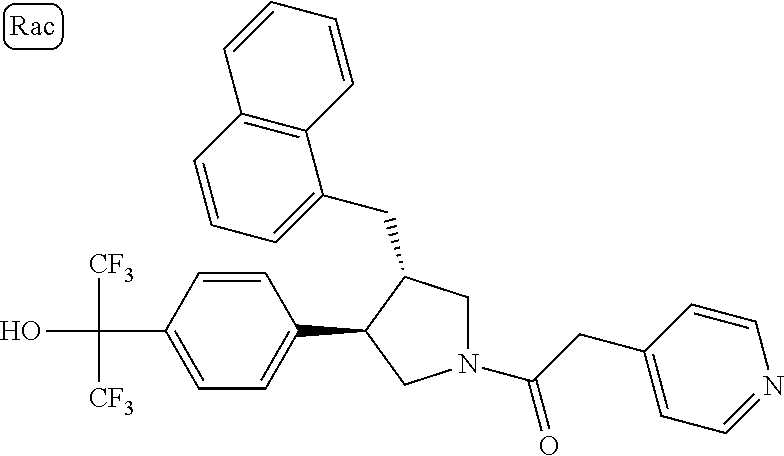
C(C1=CC=C(C2CN(C(=O)CC3=CC=NC=C3)CC2CC2=CC=CC3=C2C=CC=C3)C=C1)(O)([CF3])[CF3]
